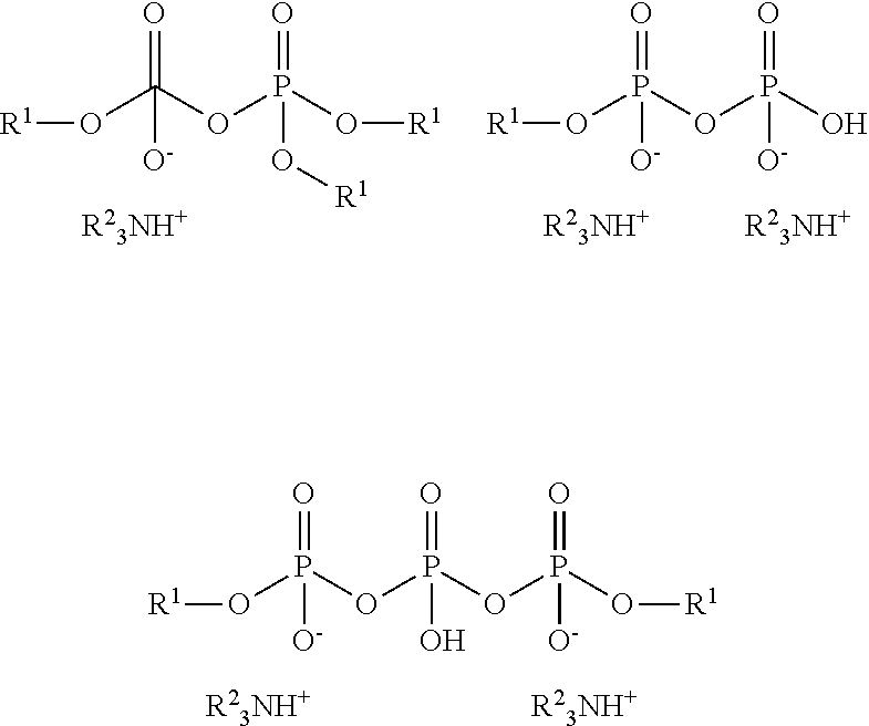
[R1]OC(OP(O[R1])(=O)O[R1])(=O)[O-].[R1]OP(OP(O)(=O)[O-])(=O)[O-].[R1]OP(OP(=O)(O)OP(O[R1])(=O)[O-])(=O)[O-]
